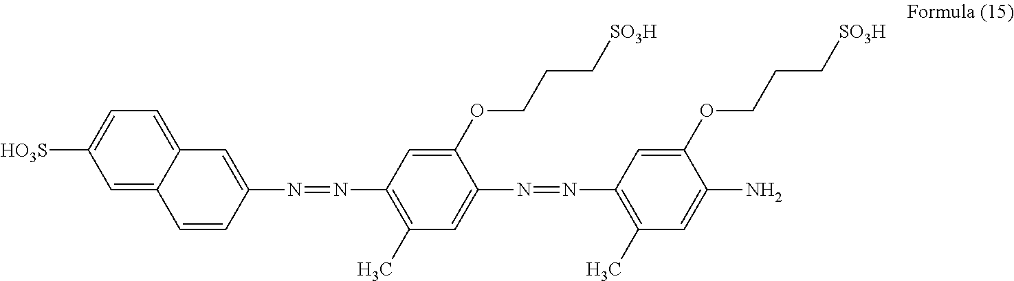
C1=C2C(=CC=C1[HO3S])C=C(N=NC1=C(C)C=C(N=NC3=C(C)C=C(N)C(OCCC[SO3H])=C3)C(OCCC[SO3H])=C1)C=C2
